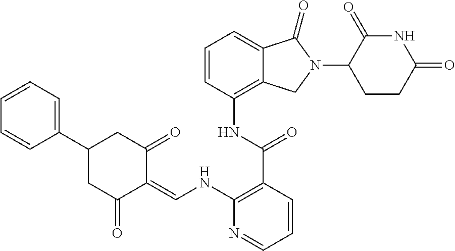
C1(NC(C2=C(NC=C3C(=O)CC(C4=CC=CC=C4)CC3=O)N=CC=C2)=O)=C2C(=CC=C1)C(=O)N(C1C(=O)NC(=O)CC1)C2
